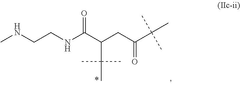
CNCCNC(C(CC(C(C)(C)C)=O)C(C)(C)C)=O
